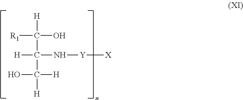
[R1]C([H])(O)C(C([H])([H])O)(N[Y][X])[H]
